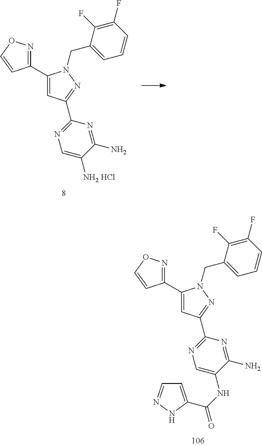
C1(C2=NOC=C2)=CC(C2=NC=C(NC(=O)C3=CC=NN3)C(N)=N2)=NN1CC1=CC=CC(F)=C1F.C1(C2=NOC=C2)=CC(C2=NC=C([NH2 HCl])C(N)=N2)=NN1CC1=CC=CC(F)=C1F
